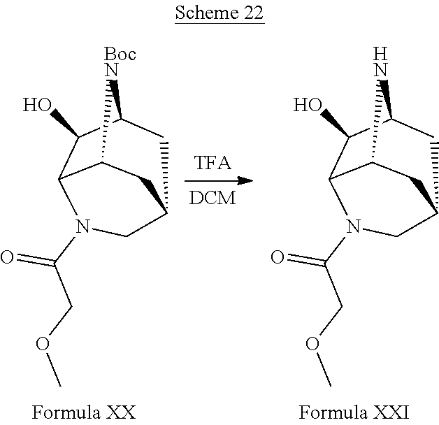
C12C3C(O)C([BocN]1)CC(C2)CN3C(COC)=O.C12C3C(O)C(N1)CC(C2)CN3C(COC)=O
